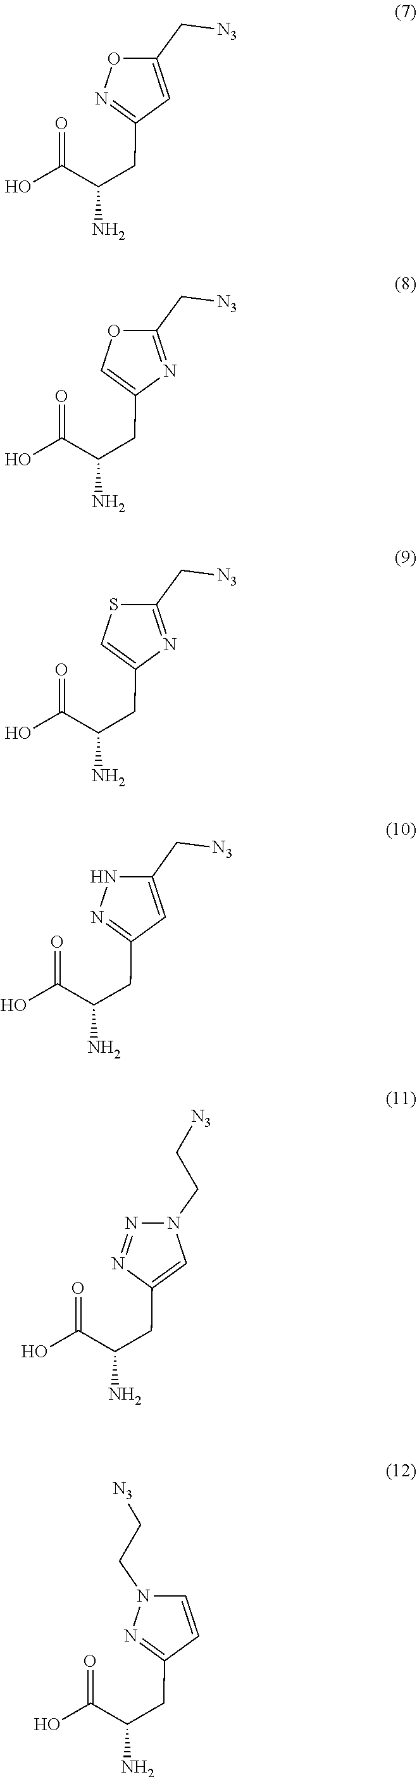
C1(CC(C(O)=O)N)=NOC(C[N3])=C1.C1(C[N3])=NC(CC(C(=O)O)N)=CO1.C1=C(CC(C(=O)O)N)N=C(C[N3])S1.C1(CC(C(=O)O)N)=NNC(C[N3])=C1.C(CN1N=NC(CC(C(O)=O)N)=C1)[N3].C(CN1C=CC(CC(C(O)=O)N)=N1)[N3]
